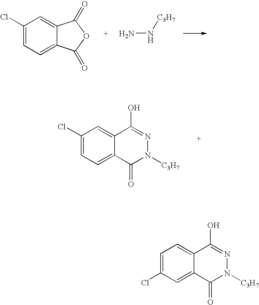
C1(Cl)=CC=C2C(=C1)C(=O)OC2=O.NN[C3H7].C1(Cl)=CC=C2C(=C1)C(O)=NN([C3H7])C2=O.C1=C(Cl)C=C2C(=C1)C(O)=NN([C3H7])C2=O
